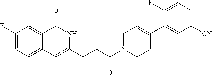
C1(F)=CC(C)=C2C(=C1)C(=O)NC(CCC(N1CC=C(C3=CC([CN])=CC=C3F)CC1)=O)=C2
